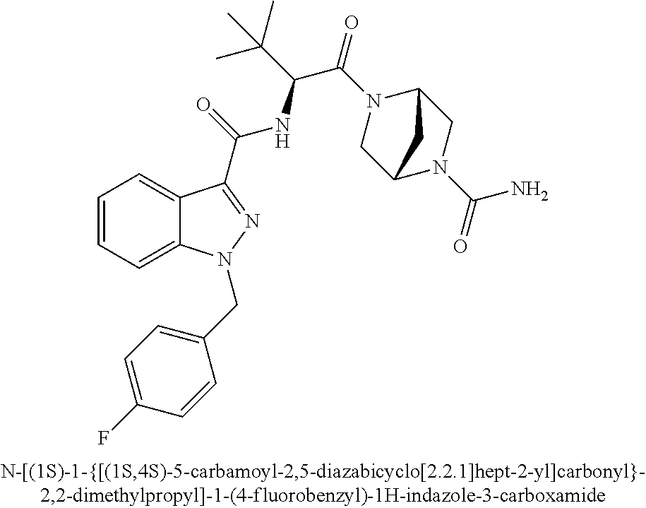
C1=CC=C2C(=C1)C(C(=O)NC(C(=O)N1CC3N(C(=O)N)CC1C3)C(C)(C)C)=NN2CC1=CC=C(F)C=C1
